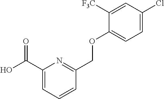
OC(C1=CC=CC(COC2=CC=C(Cl)C=C2[F3C])=N1)=O
